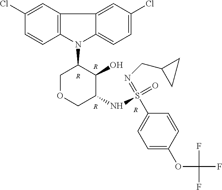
[R].[R].[R].N1(C2COCC(NS(C3=CC=C(OC(F)(F)F)C=C3)(=NCC3CC3)=O)C2O)C2=CC=C(Cl)C=C2C2=C1C=CC(Cl)=C2.[R]
